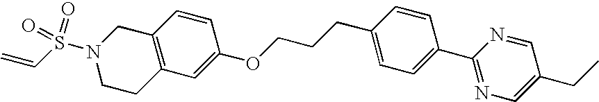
C1CC2=C(CN1S(C=C)(=O)=O)C=CC(OCCCC1=CC=C(C3=NC=C(CC)C=N3)C=C1)=C2
